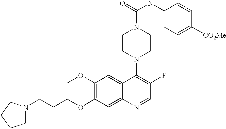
C1CN(C2=C(F)C=NC3=CC(OCCCN4CCCC4)=C(OC)C=C32)CCN1C(=O)NC1=CC=C([CO2Me])C=C1
